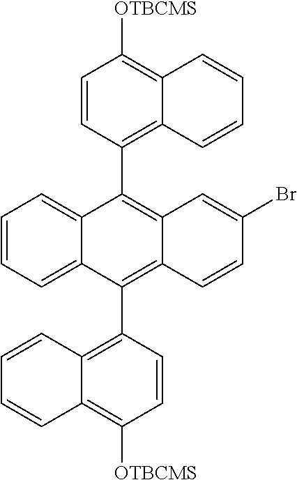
C1=CC(C2=C3C(=C(C4=C5C(=C([OTBCMS])C=C4)C=CC=C5)C4=CC=CC=C24)C=CC(Br)=C3)=C2C(=C1[OTBCMS])C=CC=C2
